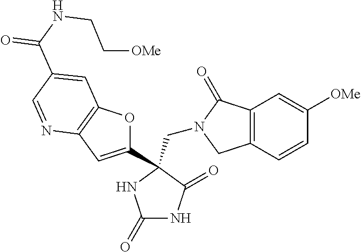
C(N1CC2=C(C1=O)C=C([OMe])C=C2)C1(C2=CC3=C(O2)C=C(C(NCC[OMe])=O)C=N3)C(=O)NC(=O)N1
